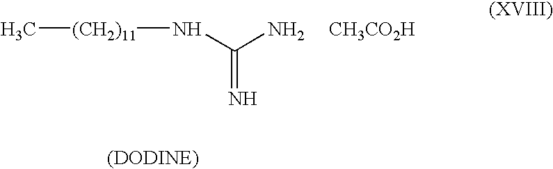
N(C(N)=N)[(CH2)11]C.[CH3CO2H]
